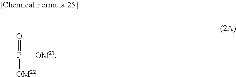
O=P([OM22])([OM21])C
